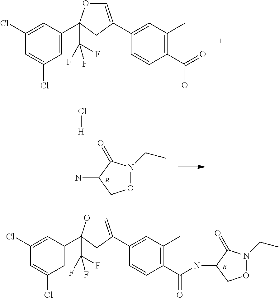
C1=C(C2(C(F)(F)F)OC=C(C3=CC(C)=C(C(O)=O)C=C3)C2)C=C(Cl)C=C1Cl.O1N(CC)C(=O)C(N)C1.[R].Cl[H].C1=C(C2(C(F)(F)F)OC=C(C3=CC(C)=C(C(=O)NC4C(=O)N(CC)OC4)C=C3)C2)C=C(Cl)C=C1Cl.[R]
